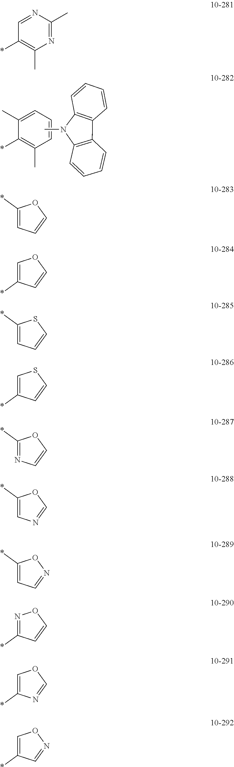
C1=C(C)C(*)=C(C)C=C1.CN1C2=C(C3=C1C=CC=C3)C=CC=C2.N1=CC(*)=C(C)N=C1C.C1(*)=CC=CO1.C1=C(*)C=CO1.C1=C(*)C=CS1.C1(*)=CC=CS1.C1(*)=NC=CO1.C1(*)=CN=CO1.C1(*)=CC=NO1.N1=C(*)C=CO1.C1=C(*)N=CO1.C1=C(*)C=NO1
